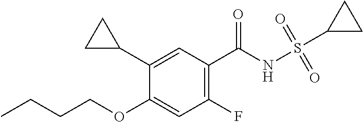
C1(C2CC2)=CC(C(NS(C2CC2)(=O)=O)=O)=C(F)C=C1OCCCC
